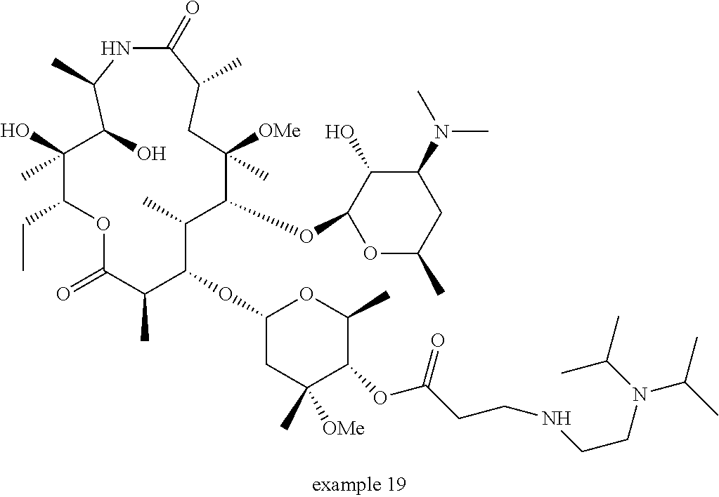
C1(OC2C(C)C(OC3OC(C)CC(N(C)C)C3O)C([OMe])(C)CC(C)C(=O)NC(C)C(O)C(C)(O)C(CC)OC(=O)C2C)CC(C)([OMe])C(OC(CCNCCN(C(C)C)C(C)C)=O)C(C)O1
